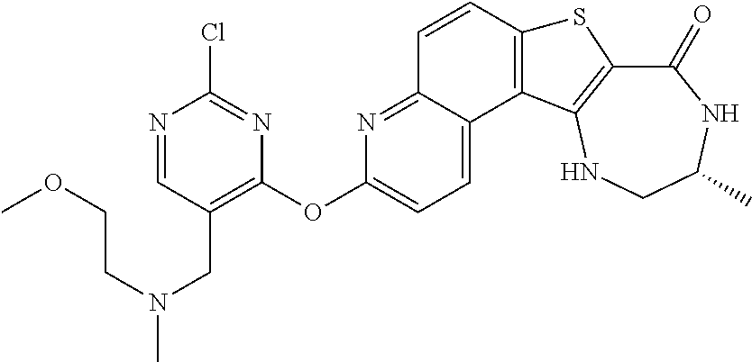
C1(=O)C2=C(NCC(C)N1)C1=C(S2)C=CC2=NC(OC3=C(CN(C)CCOC)C=NC(Cl)=N3)=CC=C12
